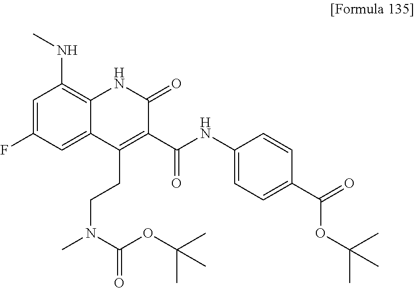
C1=C(F)C=C2C(=C1NC)NC(=O)C(C(NC1=CC=C(C(=O)OC(C)(C)C)C=C1)=O)=C2CCN(C)C(OC(C)(C)C)=O
